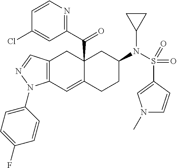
C12(C(C3=NC=CC(Cl)=C3)=O)C(=CC3=C(C1)C=NN3C1=CC=C(F)C=C1)CCC(N(S(C1=CN(C)C=C1)(=O)=O)C1CC1)C2
